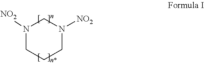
N1([NO2])CCCN([NO2])C1
